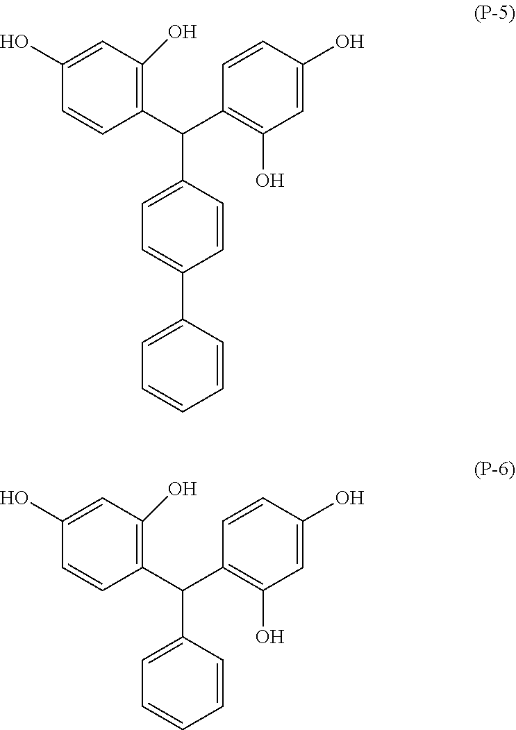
C1(C(C2=C(O)C=C(O)C=C2)C2=CC=C(C3=CC=CC=C3)C=C2)=C(O)C=C(O)C=C1.C1(C(C2=C(O)C=C(O)C=C2)C2=CC=CC=C2)=C(O)C=C(O)C=C1
